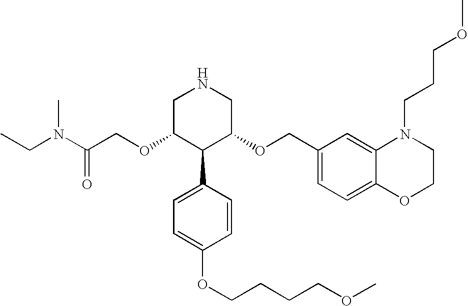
O(C1C(C2=CC=C(OCCCCOC)C=C2)C(OCC2=CC=C3C(=C2)N(CCCOC)CCO3)CNC1)CC(N(CC)C)=O
